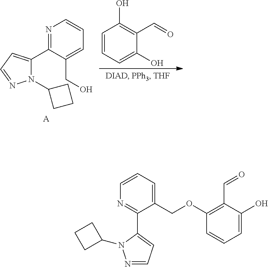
N1=C(C2=CC=NN2C2CCC2)C(CO)=CC=C1.[A].C1=CC=C(O)C(C=O)=C1O.C1=CC=C(COC2=C(C=O)C(O)=CC=C2)C(C2=CC=NN2C2CCC2)=N1
